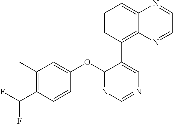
C1(C)=C(C(F)F)C=CC(OC2=NC=NC=C2C2=C3C(=CC=C2)N=CC=N3)=C1
